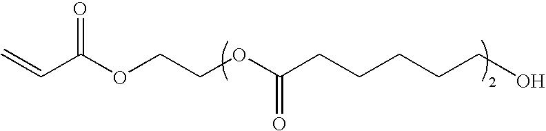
C=CC(OCCOC(CCCCCO)=O)=O
